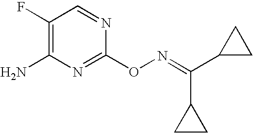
C1(F)=C(N)N=C(ON=C(C2CC2)C2CC2)N=C1
